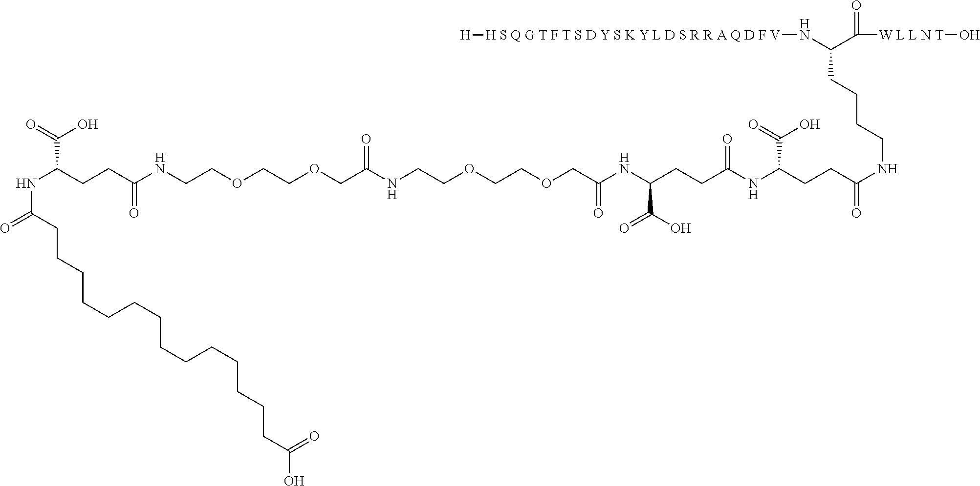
N(C(CCC(NCCOCCOCC(NCCOCCOCC(NC(CCC(=O)NC(CCC(=O)NCCCCC(C([W L L N T]O)=O)N[H S Q G T F T S D Y S K Y L D S R R A Q D F V][H])C(O)=O)C(=O)O)=O)=O)=O)C(=O)O)C(=O)CCCCCCCCCCCCCCC(=O)O
